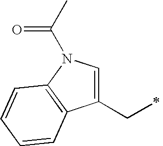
C1(CC)=CN(C(=O)C)C2=C1C=CC=C2
